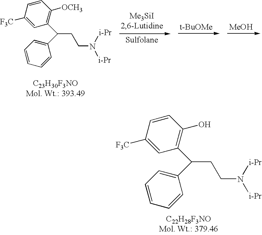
C1=C([F3C])C=CC(O)=C1C(C1=CC=CC=C1)CCN([i-Pr])[i-Pr].[t-BuOMe].[MeOH].C1([F3C])=CC(C(C2=CC=CC=C2)CCN([i-Pr])[i-Pr])=C([OCH3])C=C1
